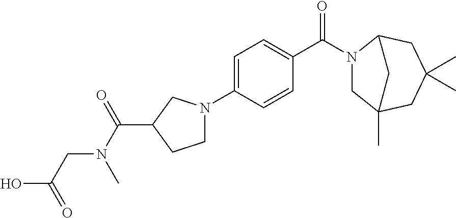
C1=C(N2CCC(C(N(CC(O)=O)C)=O)C2)C=CC(C(N2CC3(C)CC(C)(C)CC2C3)=O)=C1
